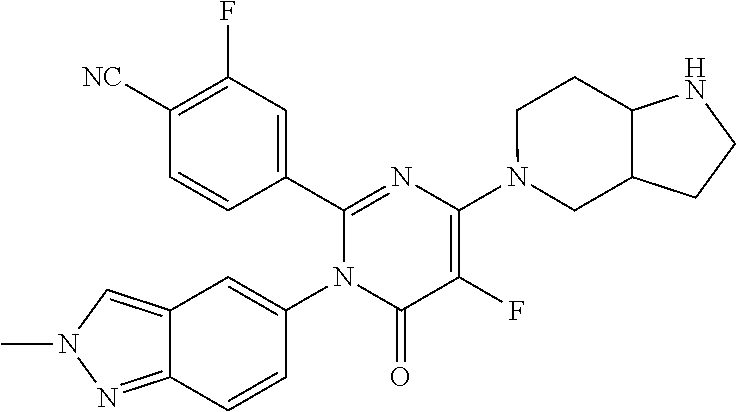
C1(C2=CC(F)=C([CN])C=C2)=NC(N2CC3C(CC2)NCC3)=C(F)C(=O)N1C1=CC2=CN(C)N=C2C=C1
